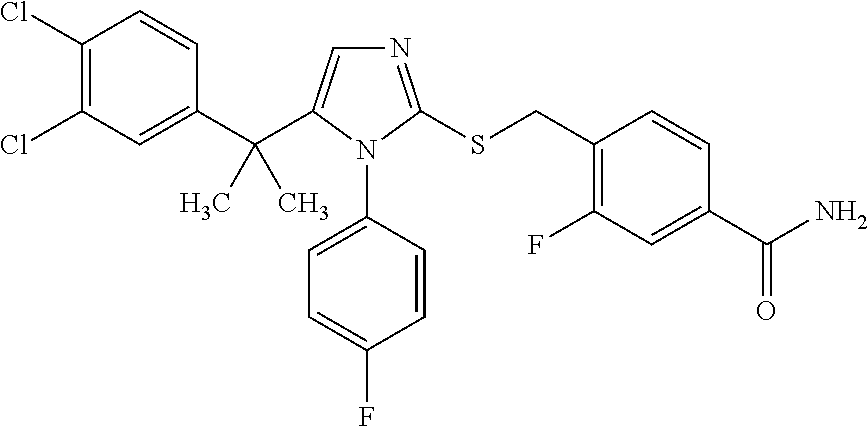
C1(C(C2=CN=C(SCC3=C(F)C=C(C(N)=O)C=C3)N2C2=CC=C(F)C=C2)(C)C)=CC(Cl)=C(Cl)C=C1
